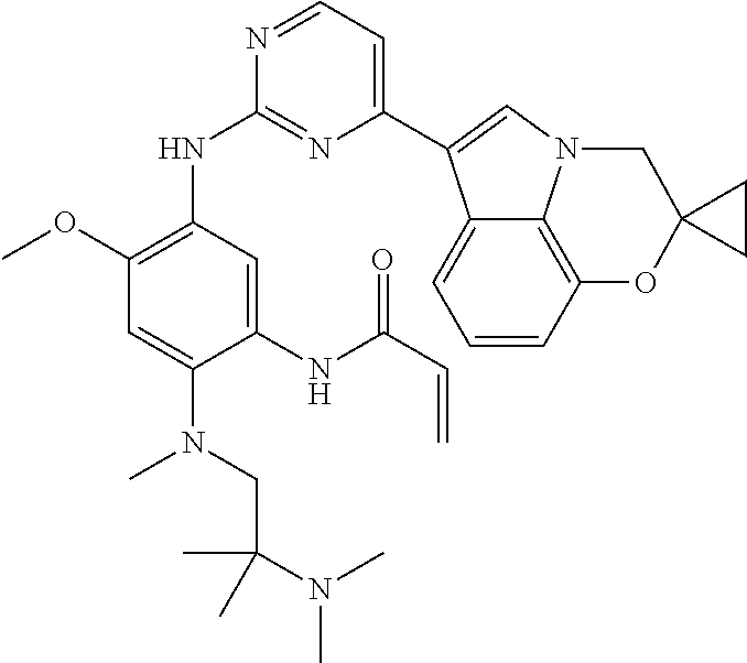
C12=C3C=CC=C1C(C1=CC=NC(NC4=C(OC)C=C(N(C)CC(N(C)C)(C)C)C(NC(=O)C=C)=C4)=N1)=CN2CC1(O3)CC1
